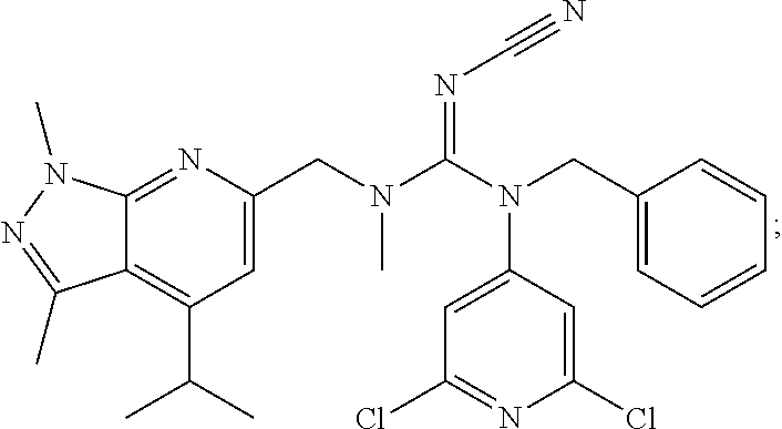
C12=NC(CN(C(N(CC3=CC=CC=C3)C3=CC(Cl)=NC(Cl)=C3)=NC#N)C)=CC(C(C)C)=C1C(C)=NN2C
